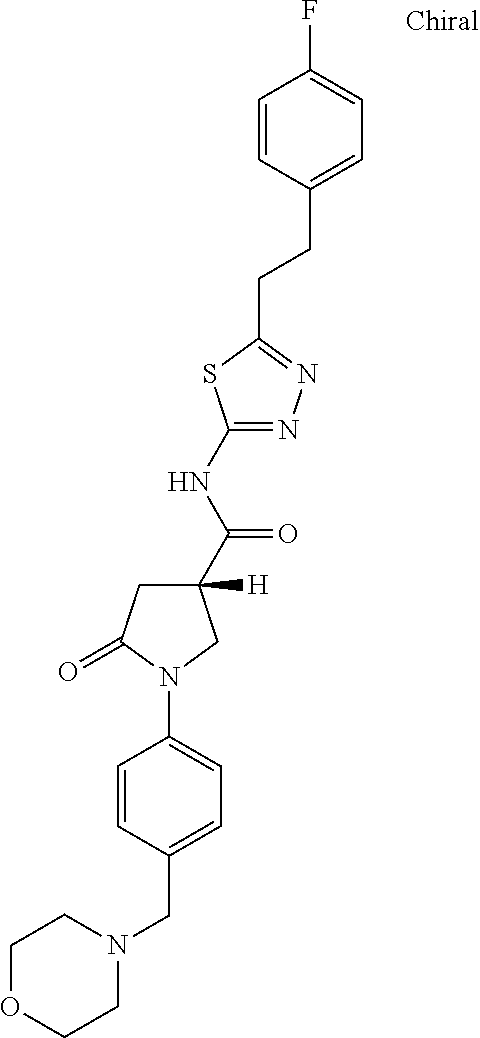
N1(CC2=CC=C(N3C(=O)CC(C(NC4=NN=C(CCC5=CC=C(F)C=C5)S4)=O)([H])C3)C=C2)CCOCC1
